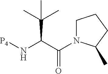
C(=O)(C(C(C)(C)C)N[P4])N1CCCC1C
